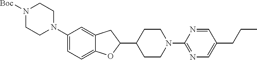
C1(N2CCN([Boc])CC2)=CC=C2C(=C1)CC(C1CCN(C3=NC=C(CCC)C=N3)CC1)O2
